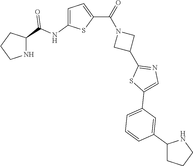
C1CNC(C(NC2=CC=C(C(=O)N3CC(C4=NC=C(C5=CC=CC(C6CCCN6)=C5)S4)C3)S2)=O)C1
